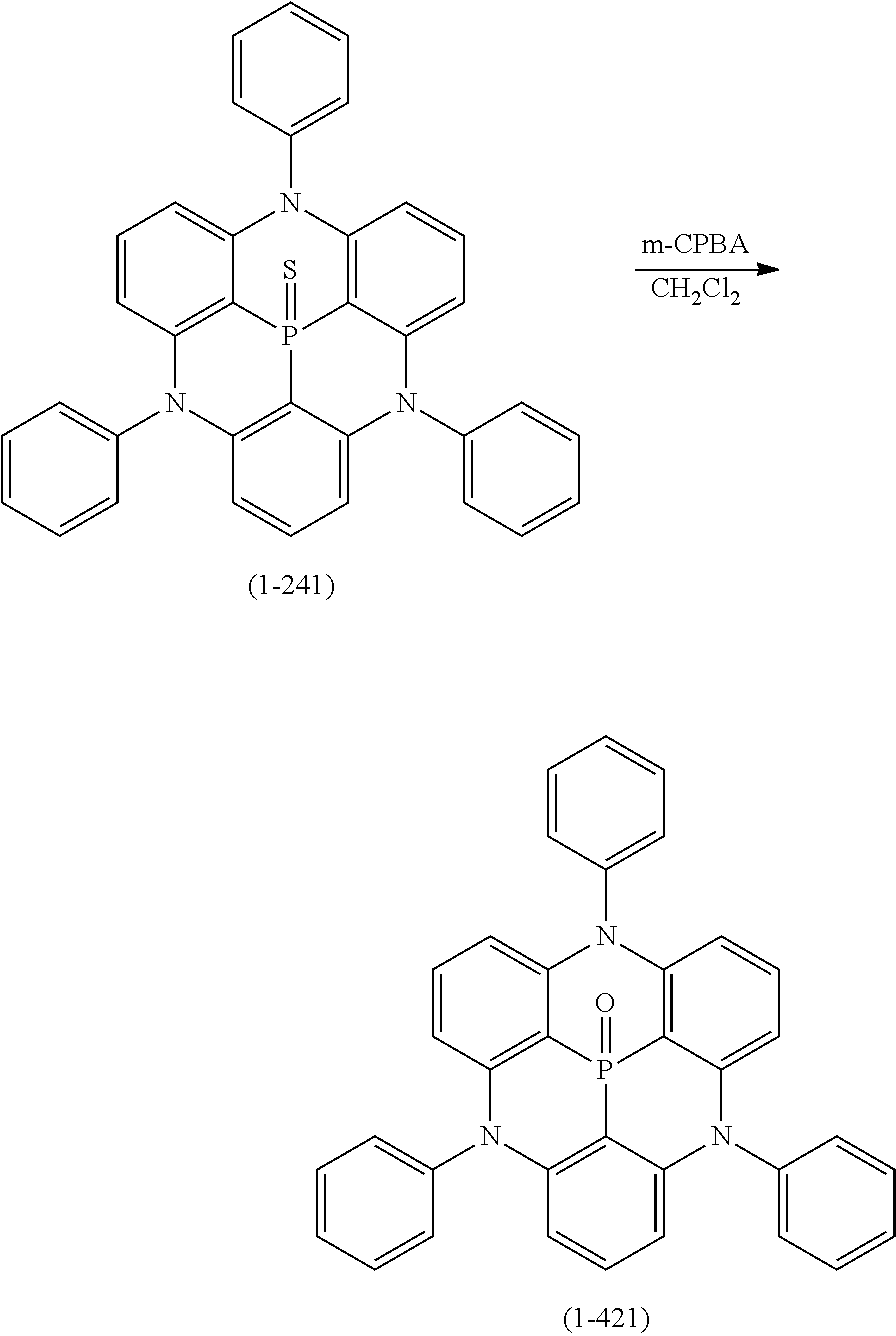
C1=C2C3=C(C=C1)N(C1=CC=CC=C1)C1=C4P3(=O)C3=C(C=CC=C3N2C2=CC=CC=C2)N(C2=CC=CC=C2)C4=CC=C1.C1=C2C3=C(C=C1)N(C1=CC=CC=C1)C1=C4P3(=S)C3=C(C=CC=C3N2C2=CC=CC=C2)N(C2=CC=CC=C2)C4=CC=C1.[CH2Cl2]
